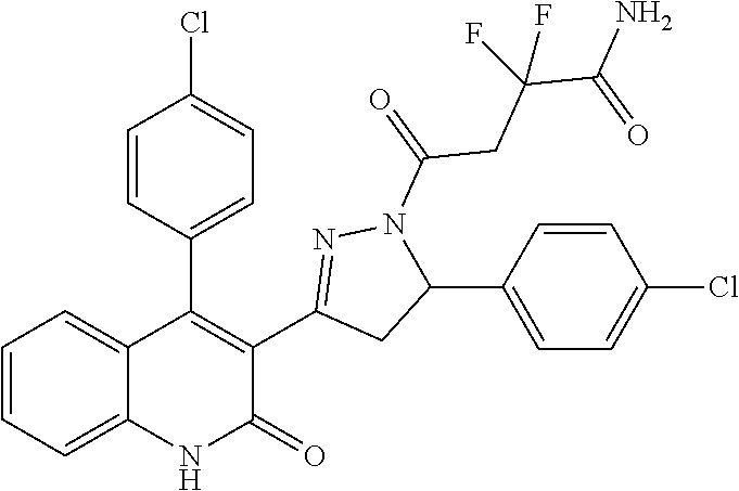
C12=CC=CC=C1C(C1=CC=C(Cl)C=C1)=C(C1=NN(C(=O)CC(C(N)=O)(F)F)C(C3=CC=C(Cl)C=C3)C1)C(=O)N2
